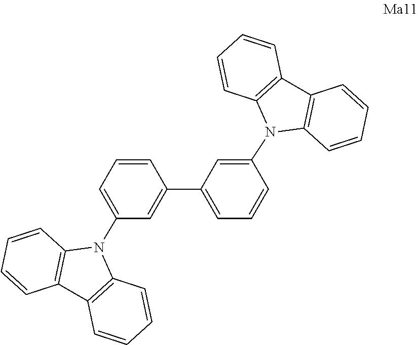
C12=C(C=CC=C1)N(C1=CC=CC(C3=CC=CC(N4C5=C(C6=C4C=CC=C6)C=CC=C5)=C3)=C1)C1=C2C=CC=C1
